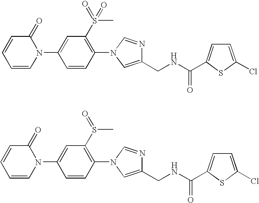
C1=CC=CN(C2=CC(S(=O)(=O)C)=C(N3C=NC(CNC(=O)C4=CC=C(Cl)S4)=C3)C=C2)C1=O.C1=CC=CN(C2=CC(S(=O)C)=C(N3C=NC(CNC(=O)C4=CC=C(Cl)S4)=C3)C=C2)C1=O
